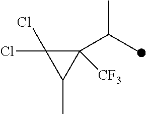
C1([CF3])(C(C)C)C(Cl)(Cl)C1C
